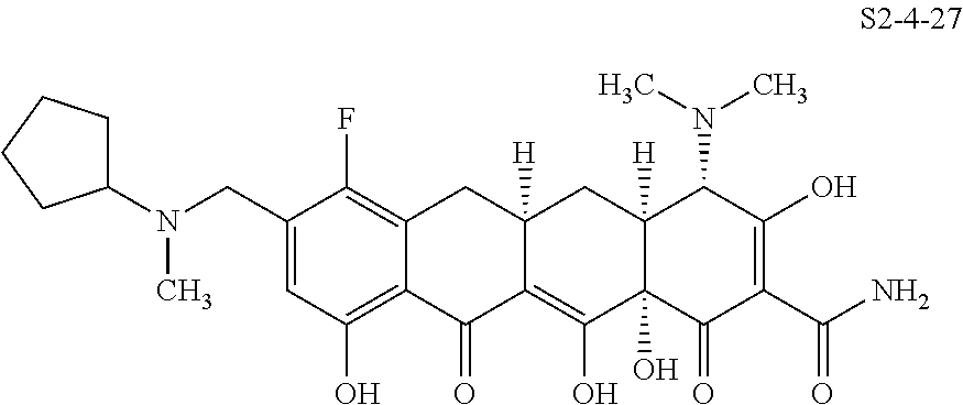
C1(CN(C)C2CCCC2)=CC(O)=C2C(=C1F)CC1([H])C(=C(O)C3(O)C([H])(C1)C(N(C)C)C(O)=C(C(N)=O)C3=O)C2=O
